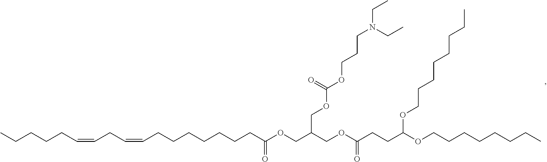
CCCCCC=CCC=CCCCCCCCC(=O)OCC(COC(CCC(OCCCCCCCC)OCCCCCCCC)=O)COC(OCCCN(CC)CC)=O
